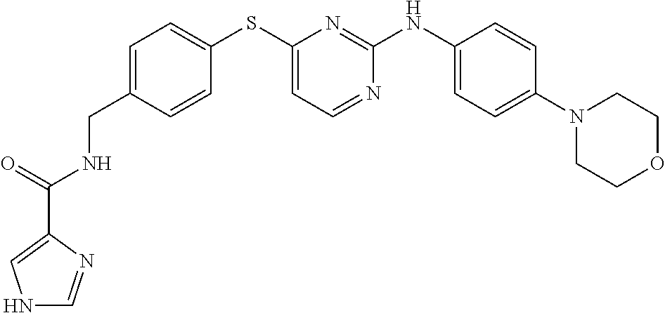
C1=C(CNC(=O)C2=CNC=N2)C=CC(SC2=CC=NC(NC3=CC=C(N4CCOCC4)C=C3)=N2)=C1
